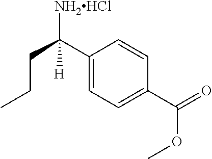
C1(C([NH2HCl])(CCC)[H])=CC=C(C(OC)=O)C=C1
